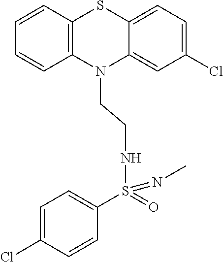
C12=CC(Cl)=CC=C1SC1=C(N2CCNS(C2=CC=C(Cl)C=C2)(=NC)=O)C=CC=C1
